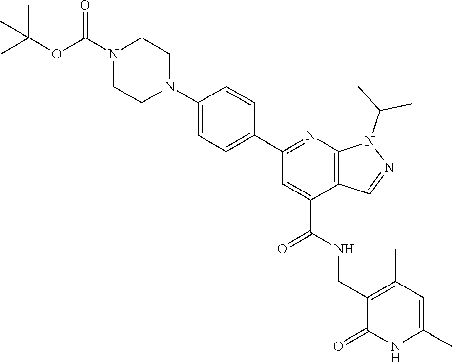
CC(OC(N1CCN(C2=CC=C(C3=NC4=C(C(C(NCC5=C(C)C=C(C)NC5=O)=O)=C3)C=NN4C(C)C)C=C2)CC1)=O)(C)C
